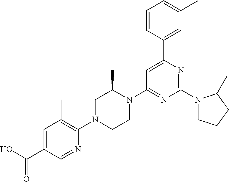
OC(C1=CC(C)=C(N2CCN(C3=NC(N4CCCC4C)=NC(C4=CC(C)=CC=C4)=C3)C(C)C2)N=C1)=O
